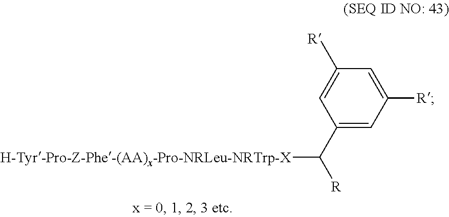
C1(C([R])[H-Tyr-Pro-Z-Phe-(AA)x-Pro-NRLeu-NRTrp-X])=CC([R])=CC([R])=C1
